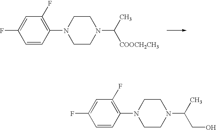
[COOCH2CH3]C(N1CCN(C2=C(F)C=C(F)C=C2)CC1)C.C(C(N1CCN(C2=C(F)C=C(F)C=C2)CC1)C)O
